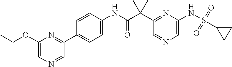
C1(C(C(NC2=CC=C(C3=NC(OCC)=CN=C3)C=C2)=O)(C)C)=NC(NS(=O)(=O)C2CC2)=CN=C1
